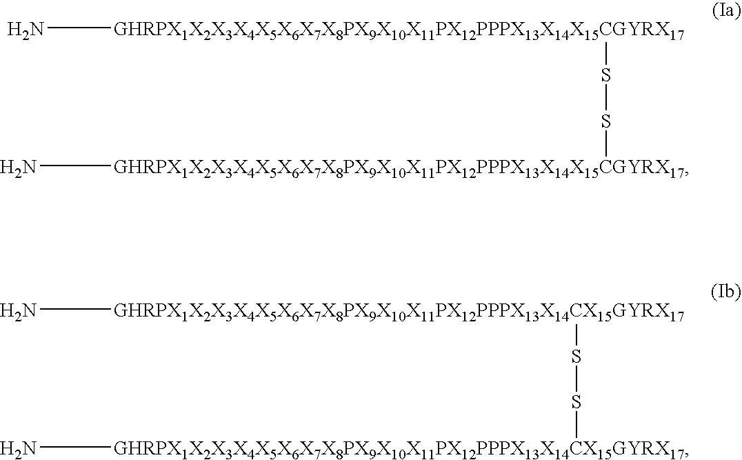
[GHRPX1X2X3X4X5X6X7X8PX9X10X11PX12PPPX13X14X15CGYRX17](SS[GHRPX1X2X3X4X5X6X7X8PX9X10X11PX12PPPX13X14X15CGYRX17]N)N.[GHRPX1X2X3X4X5X6X7X8PX9X10X11PX12PPPX13X14CX15GYRX17](SS[GHRPX1X2X3X4X5X6X7X8PX9X10X11PX12PPPX13X14CX15GYRX17]N)N
